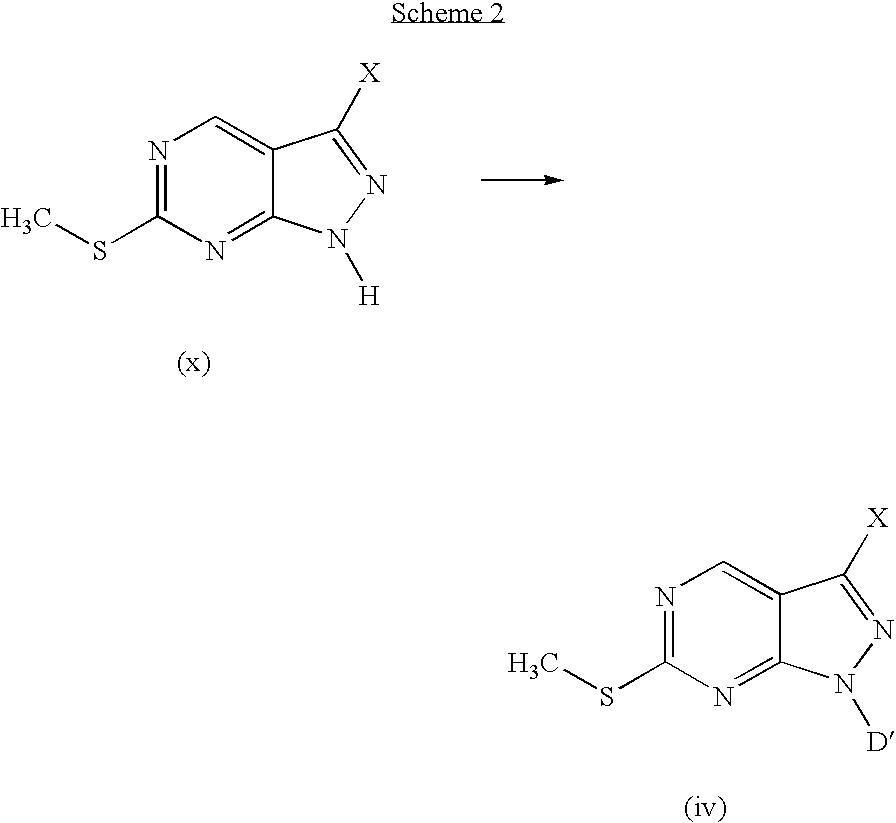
N1=C(SC)N=C2C(=C1)C([X])=NN2[D].N1=C(SC)N=C2C(=C1)C([X])=NN2[H]
